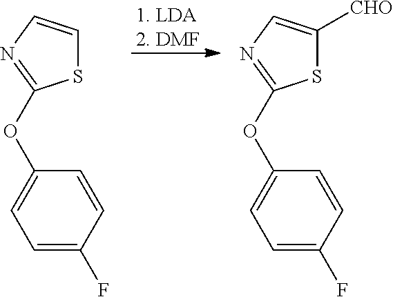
[1. LDA2. DMF].S1C([CHO])=CN=C1OC1=CC=C(F)C=C1.S1C=CN=C1OC1=CC=C(F)C=C1
